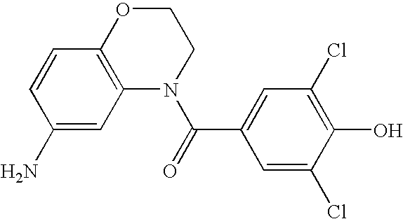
C1(N)=CC2=C(C=C1)OCCN2C(=O)C1=CC(Cl)=C(O)C(Cl)=C1
